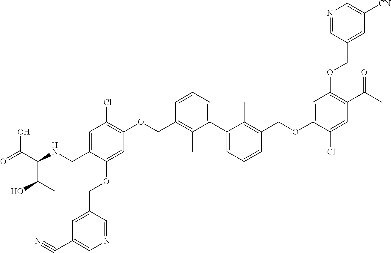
C1=C(CNC(C(C)O)C(O)=O)C(OCC2=CC(C#N)=CN=C2)=CC(OCC2=C(C)C(C3=CC=CC(COC4=CC(OCC5=CC([CN])=CN=C5)=C(C(C)=O)C=C4Cl)=C3C)=CC=C2)=C1Cl
